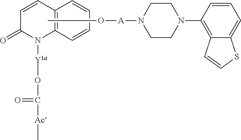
C1=CC=CC2=C1N([Y1a]OC(=O)[Ac]C)C(=O)C=C2.CO[A]N1CCN(C2=C3C(=CC=C2)SC=C3)CC1
